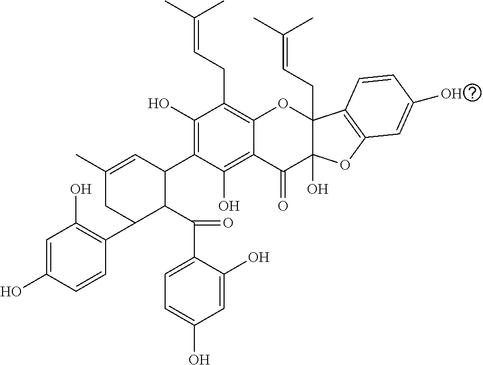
C1=C(O)C=CC(C2C(C(C3=CC=C(O)C=C3O)=O)C(C3=C(O)C(CC=C(C)C)=C4C(=C3O)C(=O)C3(O)C(CC=C(C)C)(O4)C4=C(O3)C=C(O)C=C4)C=C(C)C2)=C1O
